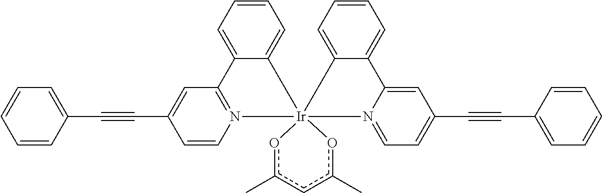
C1=CC=CC(C#CC2=CC3=N(C=C2)[Ir]24(C5=CC=CC=C35)(N3=CC=C(C#CC5=CC=CC=C5)C=C3C3=CC=CC=C32)oc(C)cc(C)o4)=C1
